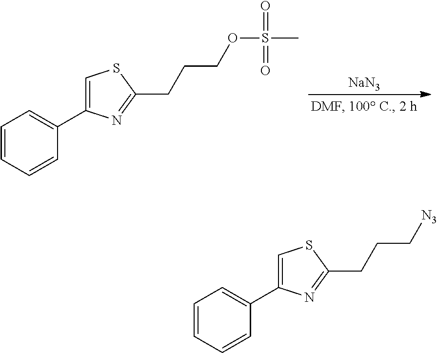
C1=C(C2=CC=CC=C2)N=C(CCCOS(C)(=O)=O)S1.[NaN3].C1=C(C2=CC=CC=C2)N=C(CCC[N3])S1
